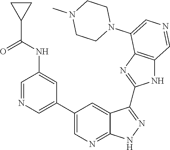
C1=NC=C(C2=CN=C3C(=C2)C(C2=NC4=C(N2)C=NC=C4N2CCN(C)CC2)=NN3)C=C1NC(=O)C1CC1
